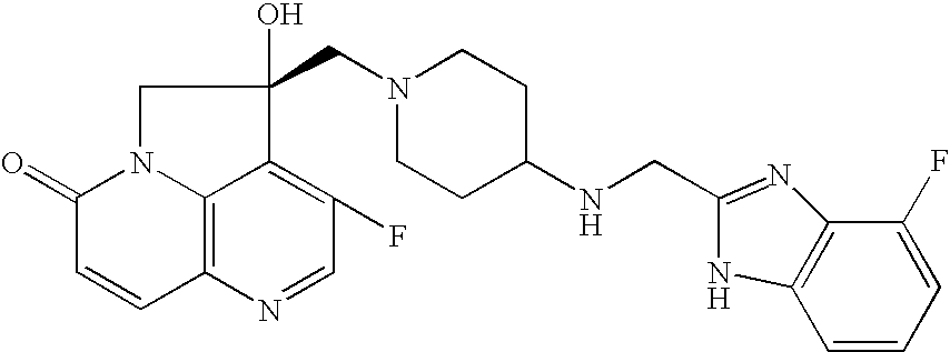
C12=C3N(C(=O)C=C1)CC(O)(CN1CCC(NCC4=NC5=C(C=CC=C5F)N4)CC1)C3=C(F)C=N2
